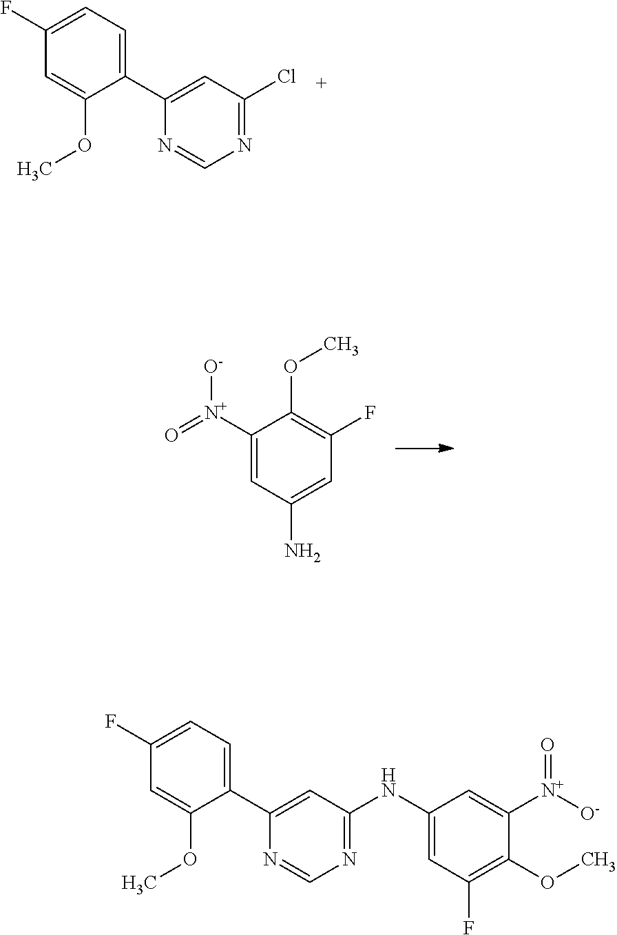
C1(F)=CC=C(C2=CC(Cl)=NC=N2)C(OC)=C1.C1([N+](=O)[O-])=CC(N)=CC(F)=C1OC.C1(F)=CC=C(C2=CC(NC3=CC(F)=C(OC)C([N+]([O-])=O)=C3)=NC=N2)C(OC)=C1
